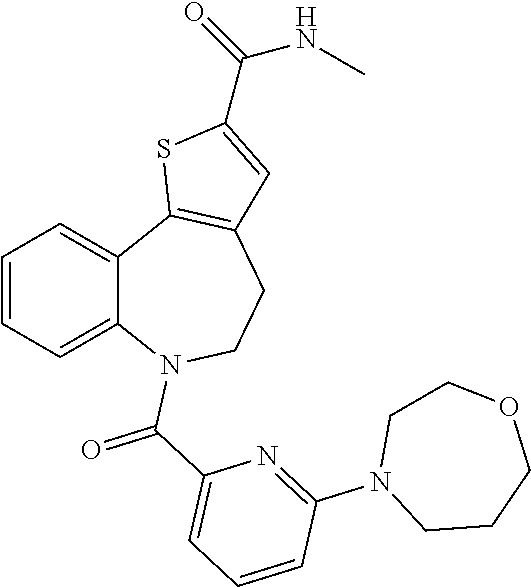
C1=CC=C2C(=C1)C1=C(CCN2C(C2=CC=CC(N3CCCOCC3)=N2)=O)C=C(C(NC)=O)S1
